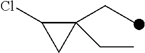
C1(CC)(CC)C(Cl)C1
